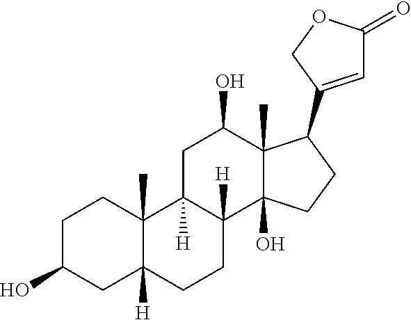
C1C(O)CC2([H])C(C)(C1)C1([H])C([H])(CC2)C2(O)C(C)(C(O)C1)C(C1=CC(=O)OC1)CC2
